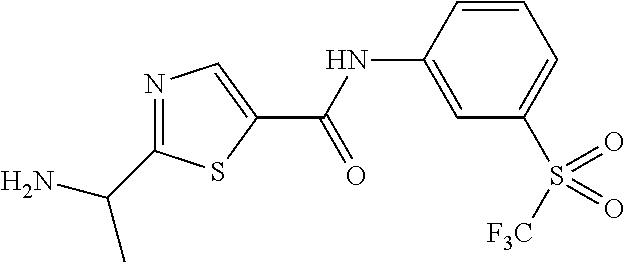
N1=C(C(C)N)SC(C(NC2=CC(S([F3C])(=O)=O)=CC=C2)=O)=C1
